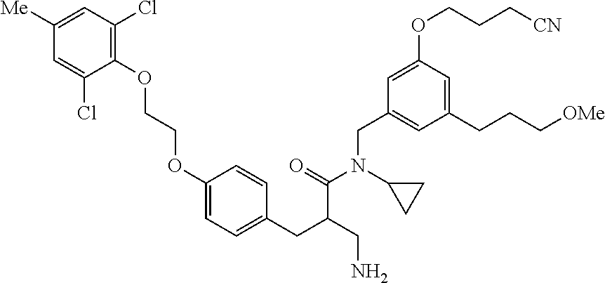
C1(OCCOC2=CC=C(CC(C(=O)N(CC3=CC(CCC[OMe])=CC(OCCC[CN])=C3)C3CC3)CN)C=C2)=C(Cl)C=C([Me])C=C1Cl
